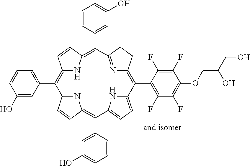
C1(C2=C3NC(=C(C4=CC(O)=CC=C4)C4=NC(=C(C5=C(F)C(F)=C(OCC(CO)O)C(F)=C5F)C5=CC=C(C(C6=CC(O)=CC=C6)=C6N=C2C=C6)N5)CC4)C=C3)=CC=CC(O)=C1
